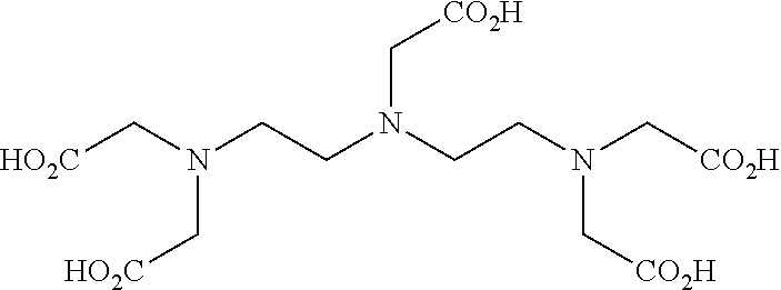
[HO2C]CN(C[HO2C])CCN(C[CO2H])CCN(C[CO2H])C[CO2H]
